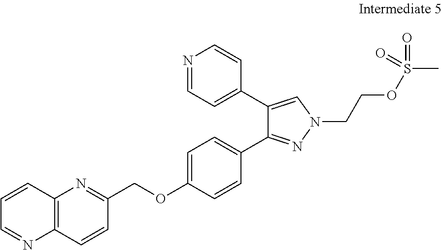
C(OC1=CC=C(C2=NN(CCOS(C)(=O)=O)C=C2C2=CC=NC=C2)C=C1)C1=NC2=C(C=C1)N=CC=C2
